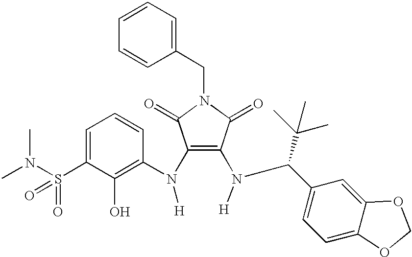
CN(S(C1=CC=CC(N(C2=C(N(C(C3=CC=C4C(=C3)OCO4)C(C)(C)C)[H])C(=O)N(CC3=CC=CC=C3)C2=O)[H])=C1O)(=O)=O)C
